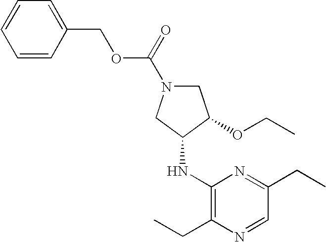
C1N(C(OCC2=CC=CC=C2)=O)CC(NC2=C(CC)N=CC(CC)=N2)C1OCC
